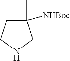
C1(C)([NHBoc])CCNC1
